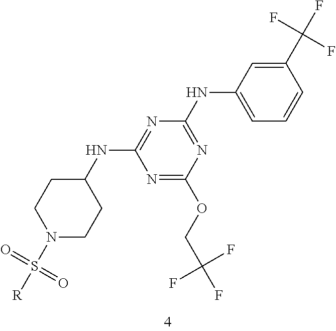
N1=C(OCC(F)(F)F)N=C(NC2=CC=CC(C(F)(F)F)=C2)N=C1NC1CCN(S([R])(=O)=O)CC1
